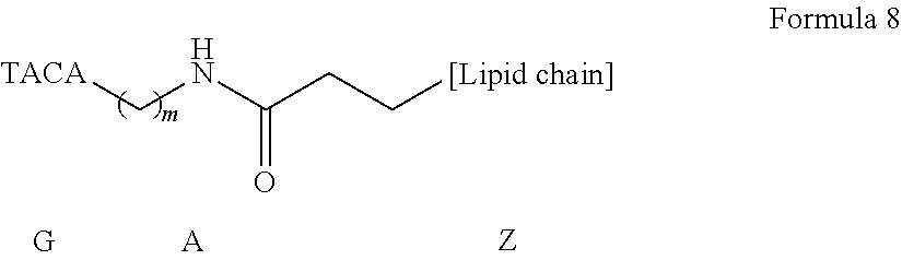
[TACA]CNC(CC[[Lipid chain]])=O.[A].[Z]
